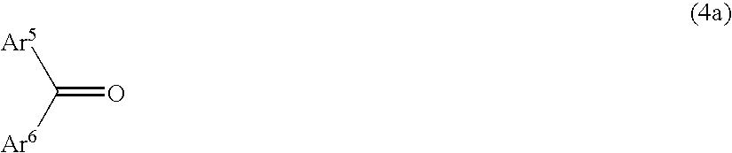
C(=O)([Ar6])[Ar5]
